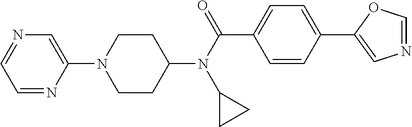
C1CC(N(C(C2=CC=C(C3=CN=CO3)C=C2)=O)C2CC2)CCN1C1=CN=CC=N1
